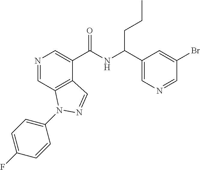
N1=CC2=C(C(C(NC(C3=CN=CC(Br)=C3)CCC)=O)=C1)C=NN2C1=CC=C(F)C=C1
